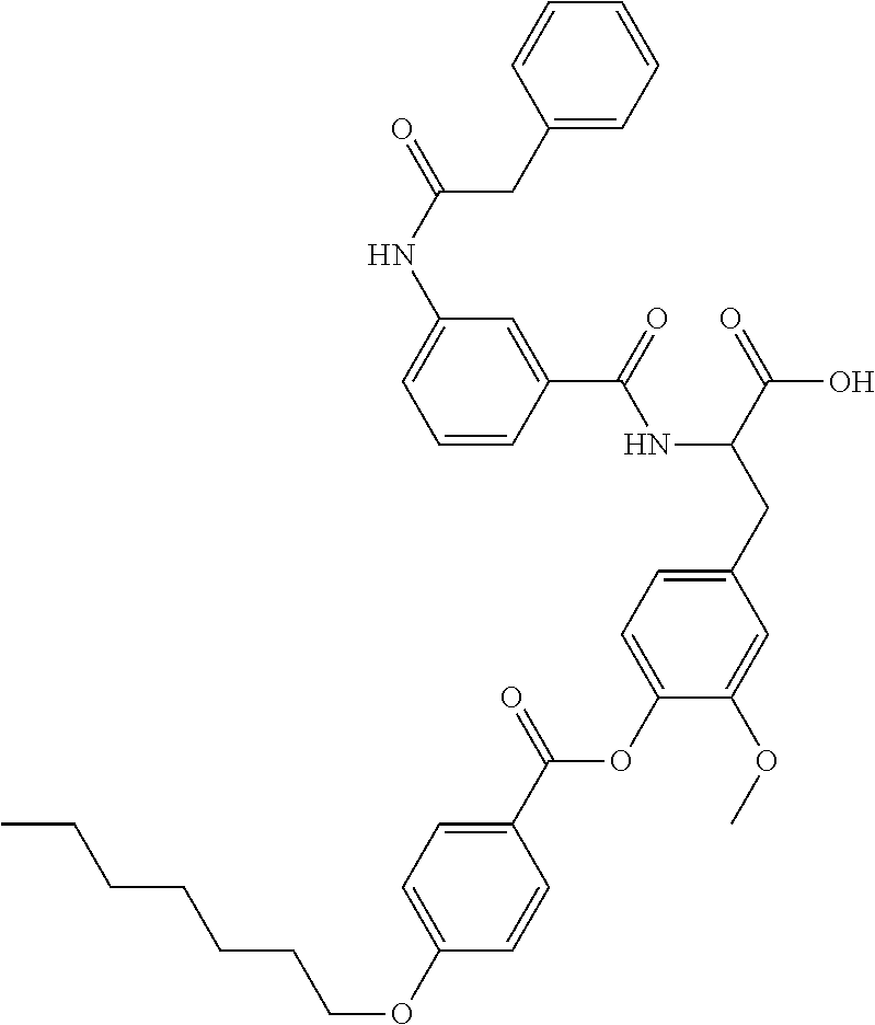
C1=CC(C(=O)NC(CC2=CC=C(OC(C3=CC=C(OCCCCCCC)C=C3)=O)C(OC)=C2)C(=O)O)=CC(NC(=O)CC2=CC=CC=C2)=C1
